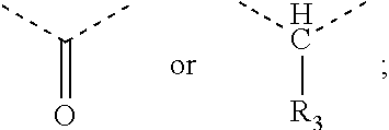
CC(C)[R3].CC(C)=O
